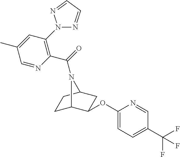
C1C2C(OC3=CC=C(C(F)(F)F)C=N3)CC(C1)N2C(=O)C1=C(N2N=CC=N2)C=C(C)C=N1
